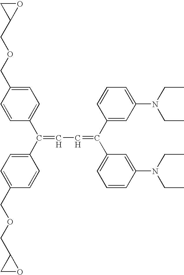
O1CC1COCC1=CC=C(C(C2=CC=C(COCC3CO3)C=C2)=CC=C(C2=CC=CC(N(CC)CC)=C2)C2=CC(N(CC)CC)=CC=C2)C=C1
